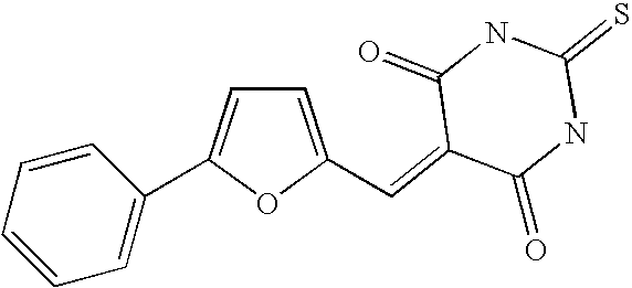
C1=C(C=C2C(=O)NC(=S)NC2=O)OC(C2=CC=CC=C2)=C1
